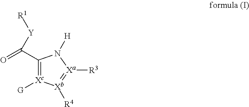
C1(C(=O)[Y][R1])=[Xc]([G])[Xb]([R4])=[Xa]([R3])N1[H]
